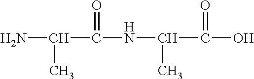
NC(C(NC(C(O)=O)C)=O)C
